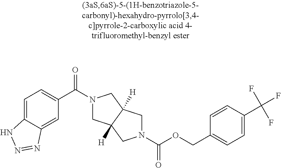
C1(C(=O)N2CC3([H])C([H])(C2)CN(C(=O)OCC2=CC=C(C(F)(F)F)C=C2)C3)=CC=C2C(=C1)N=NN2
